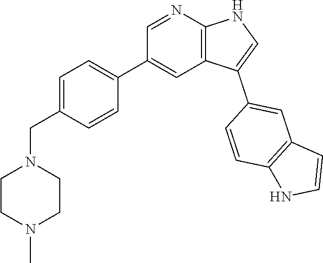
C1=C(CN2CCN(C)CC2)C=CC(C2=CC3=C(N=C2)NC=C3C2=CC3=C(C=C2)NC=C3)=C1
